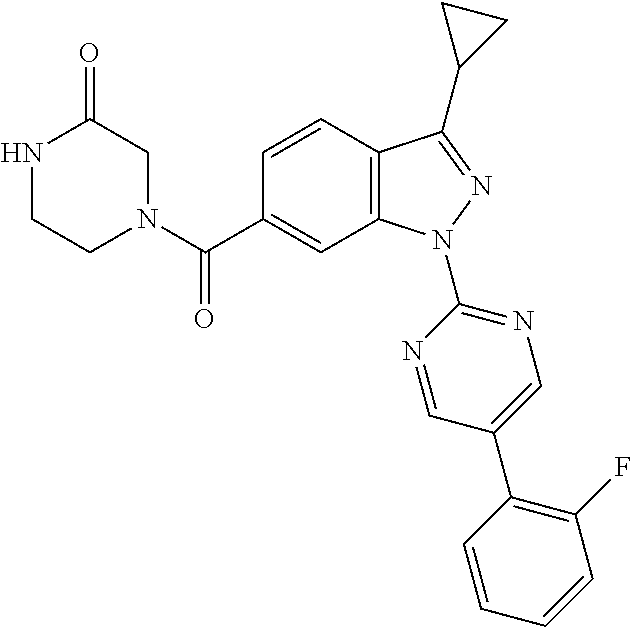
N1CCN(C(C2=CC3=C(C=C2)C(C2CC2)=NN3C2=NC=C(C3=C(F)C=CC=C3)C=N2)=O)CC1=O
